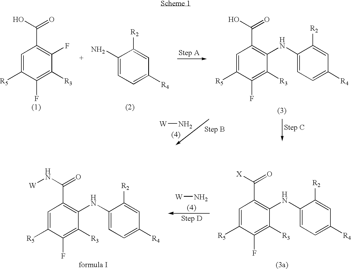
[W]N.C1=C([R5])C(F)=C([R3])C(F)=C1C(O)=O.C1(N)=CC=C([R4])C=C1[R2].C1=C([R5])C(F)=C([R3])C(NC2=CC=C([R4])C=C2[R2])=C1C(O)=O.[W]N.C1=C([R5])C(F)=C([R3])C(NC2=CC=C([R4])C=C2[R2])=C1C([X])=O.C1=C([R5])C(F)=C([R3])C(NC2=CC=C([R4])C=C2[R2])=C1C(N[W])=O
